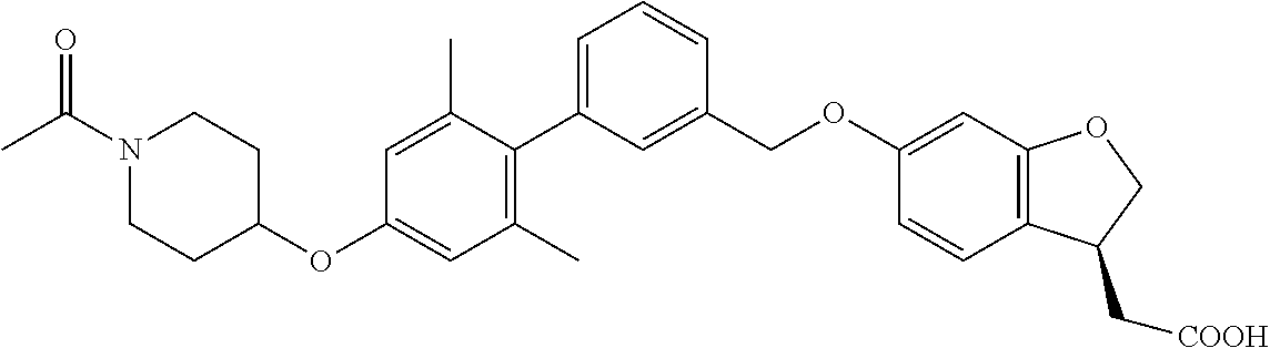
C1(C)=C(C2=CC=CC(COC3=CC4=C(C=C3)C(C[COOH])CO4)=C2)C(C)=CC(OC2CCN(C(C)=O)CC2)=C1
